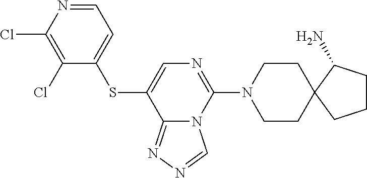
S(C1=CN=C(N2CCC3(CC2)C(N)CCC3)N2C1=NN=C2)C1=CC=NC(Cl)=C1Cl
